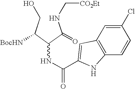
C12=C(C=CC(Cl)=C1)NC(C(NC(C(CO)[BocHN])C(NC[CO2Et])=O)=O)=C2
